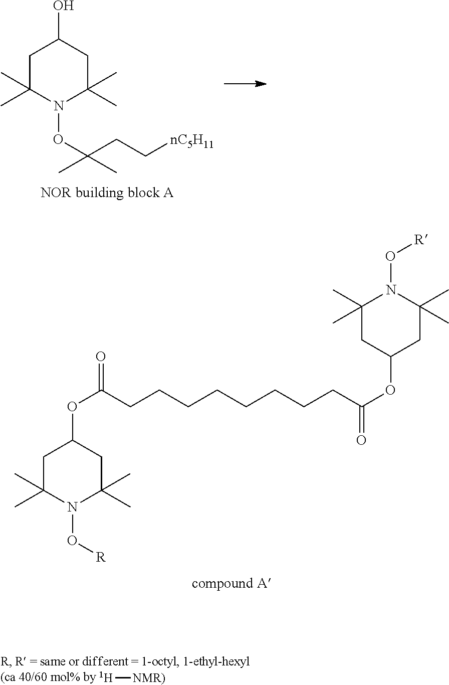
C1C(C)(C)N(O[R])C(C)(C)CC1OC(CCCCCCCCC(OC1CC(C)(C)N(O[R])C(C)(C)C1)=O)=O.[H][NMR)].C1C(C)(C)N(OC(C)(CC[nC5H11])C)C(C)(C)CC1O
